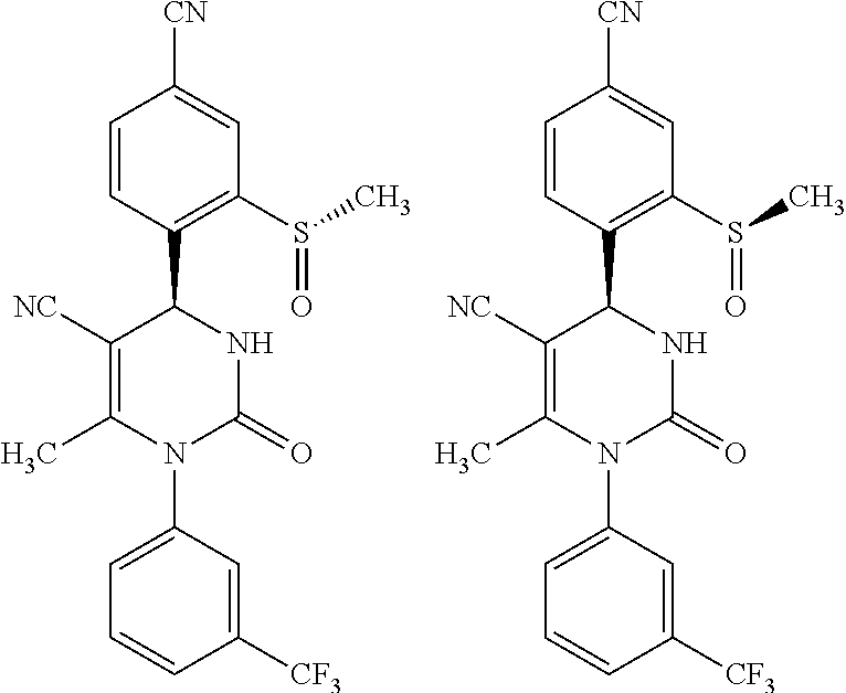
C1([NC])=C(C)N(C2=CC=CC([CF3])=C2)C(=O)NC1C1=C(S(C)=O)C=C([CN])C=C1.C1([NC])=C(C)N(C2=CC=CC([CF3])=C2)C(=O)NC1C1=C(S(C)=O)C=C([CN])C=C1
